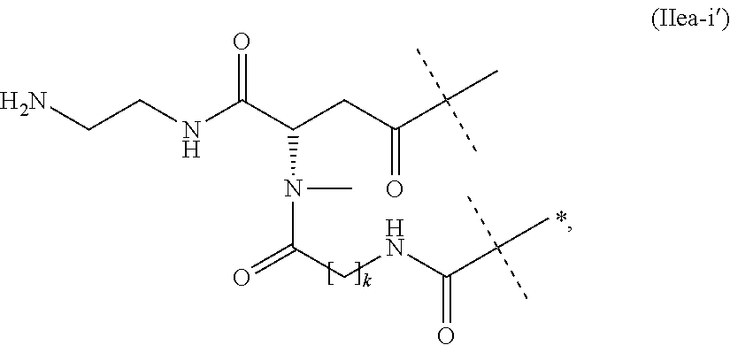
NCCNC(C(CC(C(C)(C)C)=O)N(C)C(=O)CNC(C(C)(C)C)=O)=O
